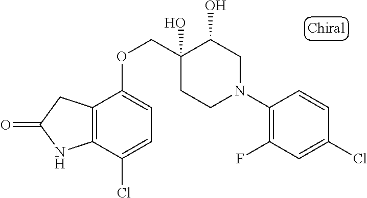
C1(N2CC(O)C(O)(COC3=CC=C(Cl)C4=C3CC(=O)N4)CC2)=C(F)C=C(Cl)C=C1
